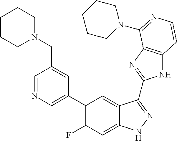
C1=C(C2=C(F)C=C3C(=C2)C(C2=NC4=C(N2)C=CN=C4N2CCCCC2)=NN3)C=C(CN2CCCCC2)C=N1
